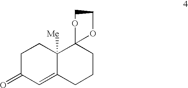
C1C(=O)C=C2C([Me])(C1)C1(CCC2)OCCO1
